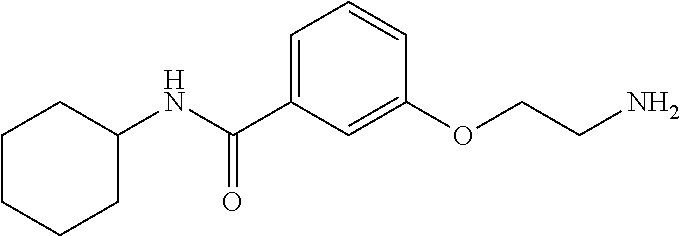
C1=C(C(NC2CCCCC2)=O)C=C(OCCN)C=C1
